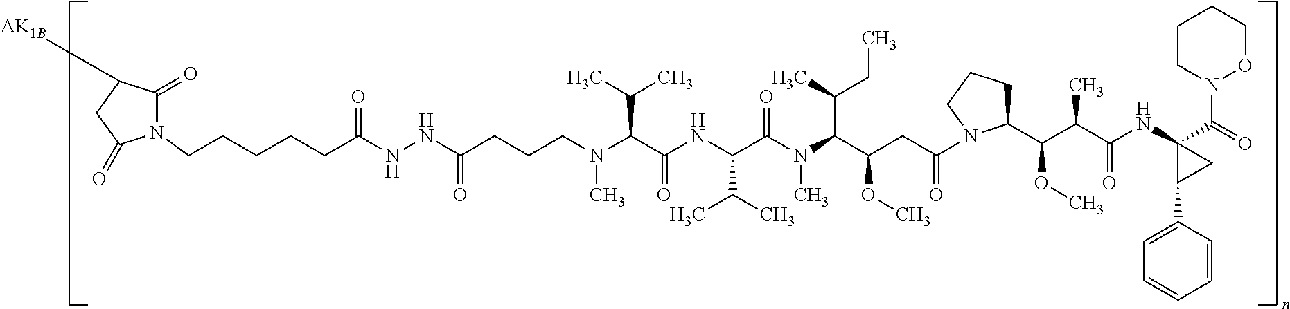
N1(CCCCCC(NNC(CCCN(C(C(NC(C(N(C(C(CC(=O)N2C(C(C(C(NC3(C(=O)N4OCCCC4)CC3C3=CC=CC=C3)=O)C)OC)CCC2)OC)C(C)CC)C)=O)C(C)C)=O)C(C)C)C)=O)=O)C(=O)C([AK1B])CC1=O
